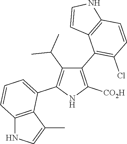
C1(C2=C(Cl)C=CC3=C2C=CN3)=C([CO2H])NC(C2=CC=CC3=C2C(C)=CN3)=C1C(C)C
